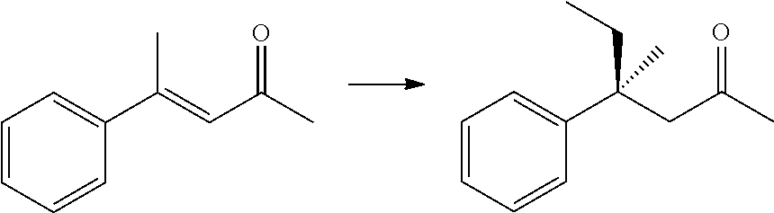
C1(C(=CC(C)=O)C)=CC=CC=C1.C1(C(CC(C)=O)(CC)C)=CC=CC=C1
